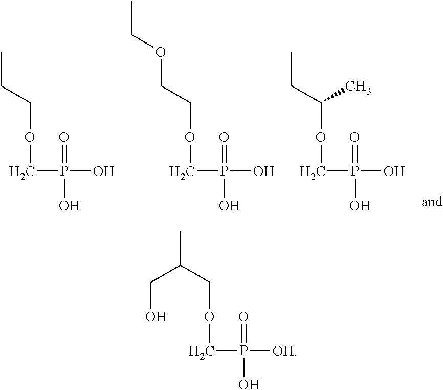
C(OCP(O)(=O)O)CC.C(OCP(O)(=O)O)COCC.C(OCP(O)(=O)O)(CC)C.C(OCP([OH])(=O)O)C(C)CO
